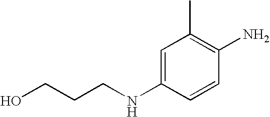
OCCCNC1=CC(C)=C(N)C=C1
